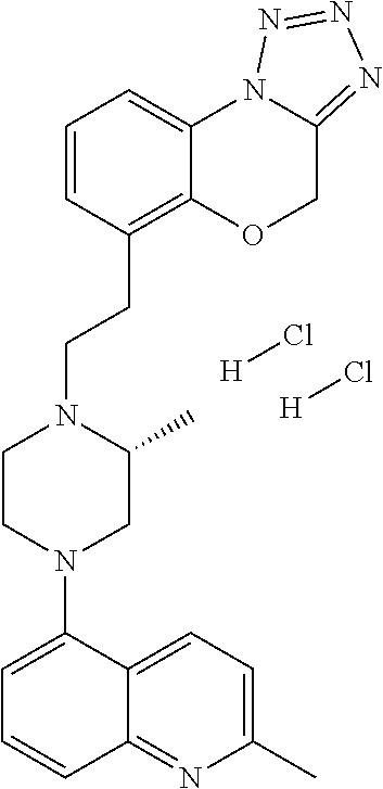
C12=NC(C)=CC=C1C(N1CC(C)N(CCC3=C4C(=CC=C3)N3C(=NN=N3)CO4)CC1)=CC=C2.[H]Cl.[H]Cl
